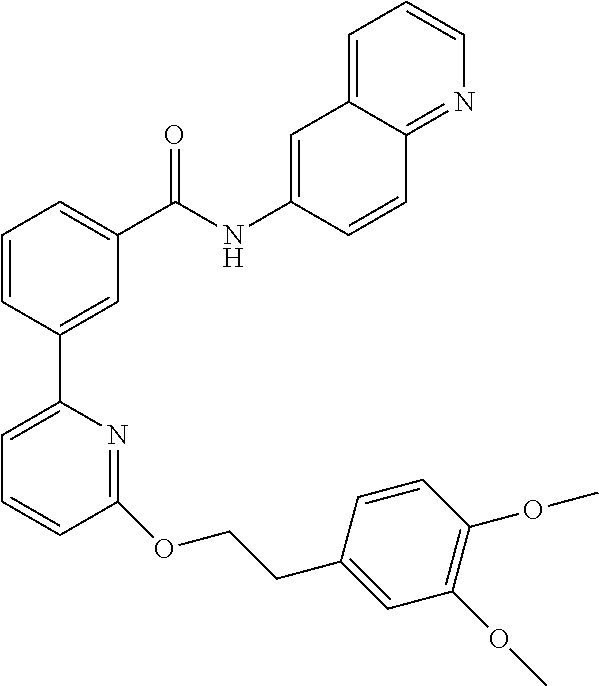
C1=CC(C2=CC=CC(OCCC3=CC(OC)=C(OC)C=C3)=N2)=CC(C(NC2=CC3=CC=CN=C3C=C2)=O)=C1
